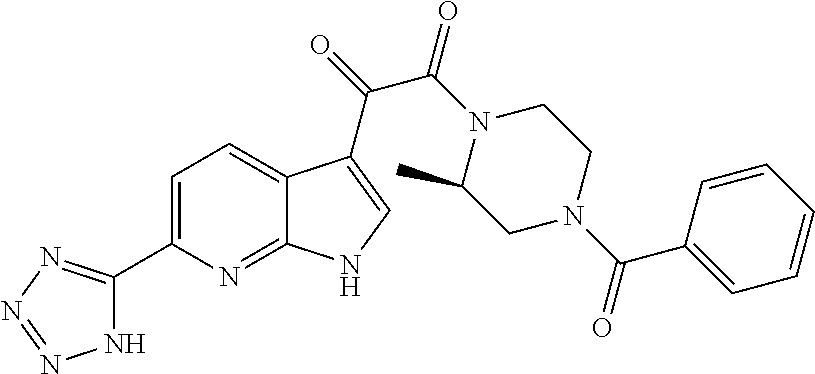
N1=C2C(=CC=C1C1=NN=NN1)C(C(=O)C(N1C(C)CN(C(C3=CC=CC=C3)=O)CC1)=O)=CN2
